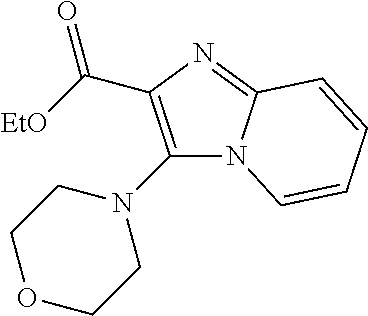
C(C1=C(N2CCOCC2)N2C(=N1)C=CC=C2)(=O)[EtO]
